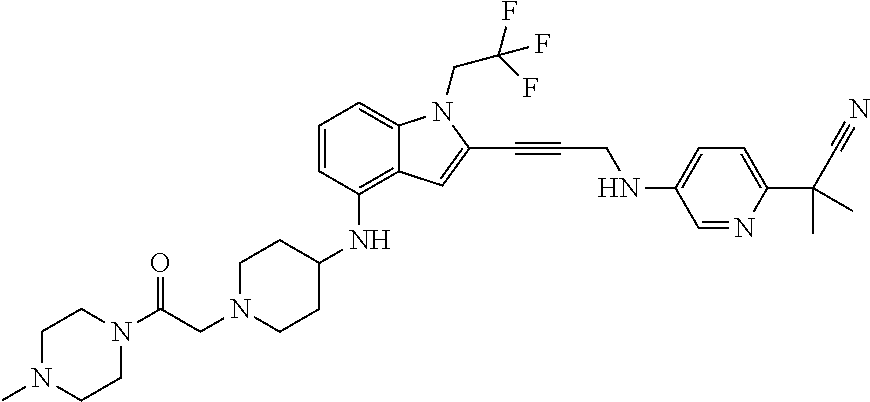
C1=CC(NC2CCN(CC(N3CCN(C)CC3)=O)CC2)=C2C(=C1)N(CC(F)(F)F)C(C#CCNC1=CC=C(C(C#N)(C)C)N=C1)=C2
